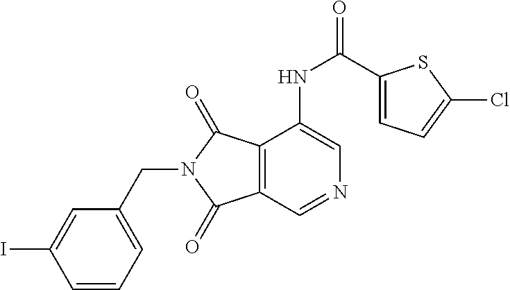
C1=C(I)C=CC=C1CN1C(=O)C2=C(C=NC=C2NC(C2=CC=C(Cl)S2)=O)C1=O
